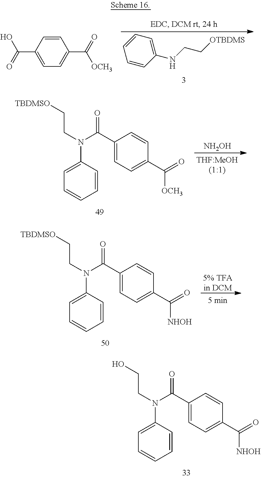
C1=CC(N(C(=O)C2=CC=C(C([OCH3])=O)C=C2)CC[TBDMSO])=CC=C1.[NH2OH].C1=CC(N(C(=O)C2=CC=C(C([NHOH])=O)C=C2)CC[TBDMSO])=CC=C1.[5% TFAin DCM].C1=CC(N(C(=O)C2=CC=C(C([NHOH])=O)C=C2)CCO)=CC=C1.C1=CC(NCC[OTBDMS])=CC=C1.C1=CC(C(O)=O)=CC=C1C(=O)[OCH3]
